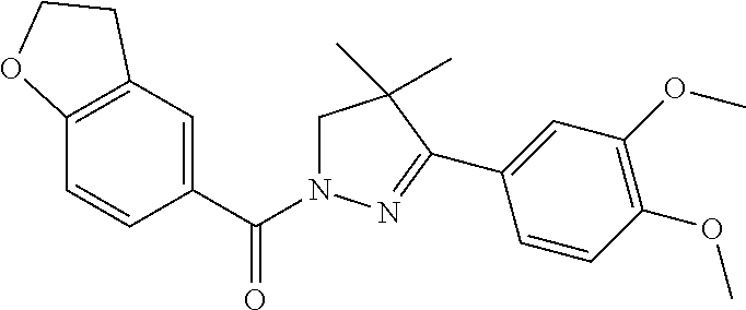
C12=C(C=C(C(N3CC(C)(C)C(C4=CC(OC)=C(OC)C=C4)=N3)=O)C=C1)CCO2
